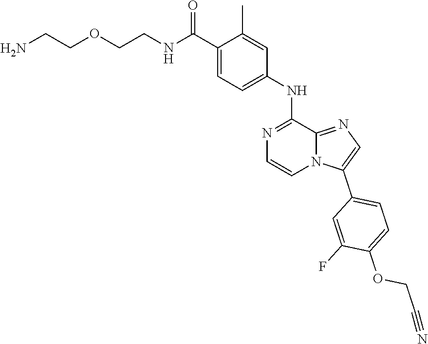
O=C(NCCOCCN)C1=CC=C(NC2=NC=CN3C2=NC=C3C2=CC=C(OCC#N)C(F)=C2)C=C1C
